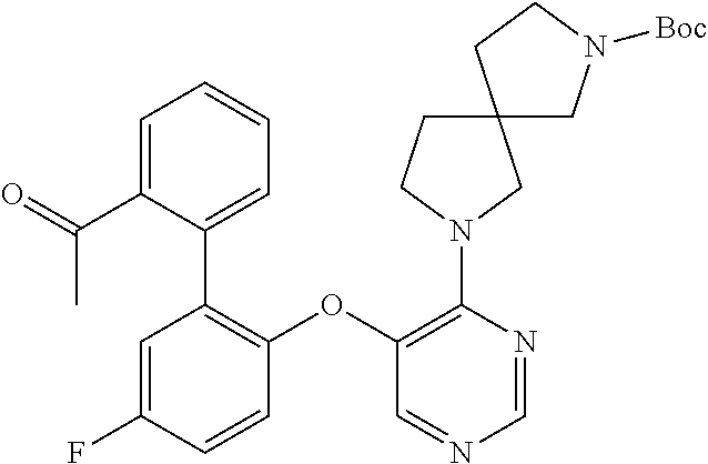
C1(OC2=C(N3CC4(CC3)CN([Boc])CC4)N=CN=C2)=C(C2=CC=CC=C2C(=O)C)C=C(F)C=C1
